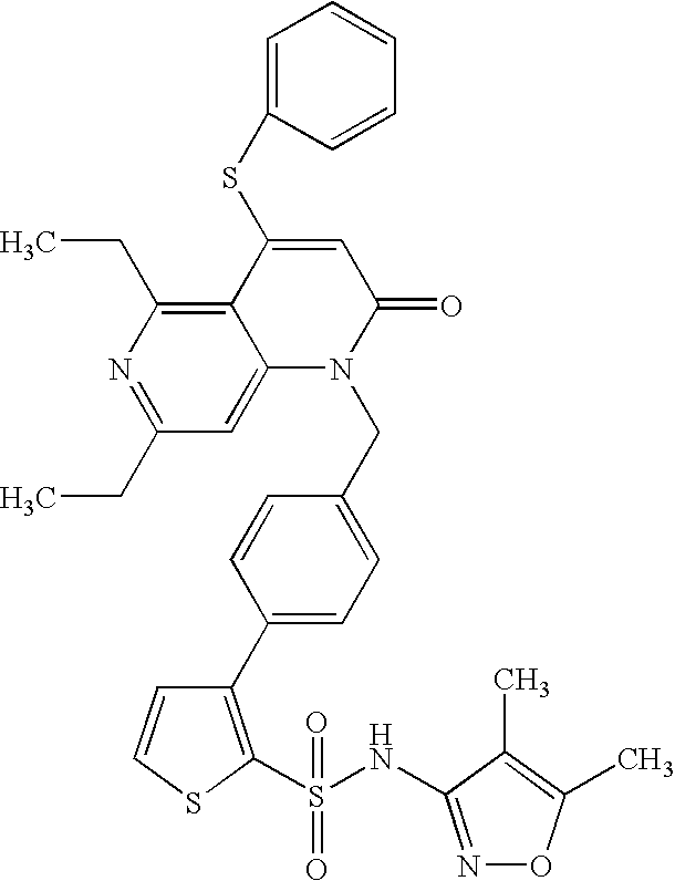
C1=CSC(S(=O)(NC2=NOC(C)=C2C)=O)=C1C1=CC=C(CN2C3=CC(CC)=NC(CC)=C3C(SC3=CC=CC=C3)=CC2=O)C=C1
